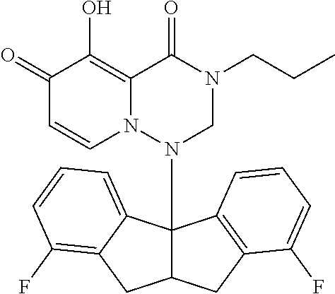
C1(=O)C=CN2C(=C1O)C(=O)N(CCC)CN2C12C(CC3=C1C=CC=C3F)CC1=C(F)C=CC=C21
